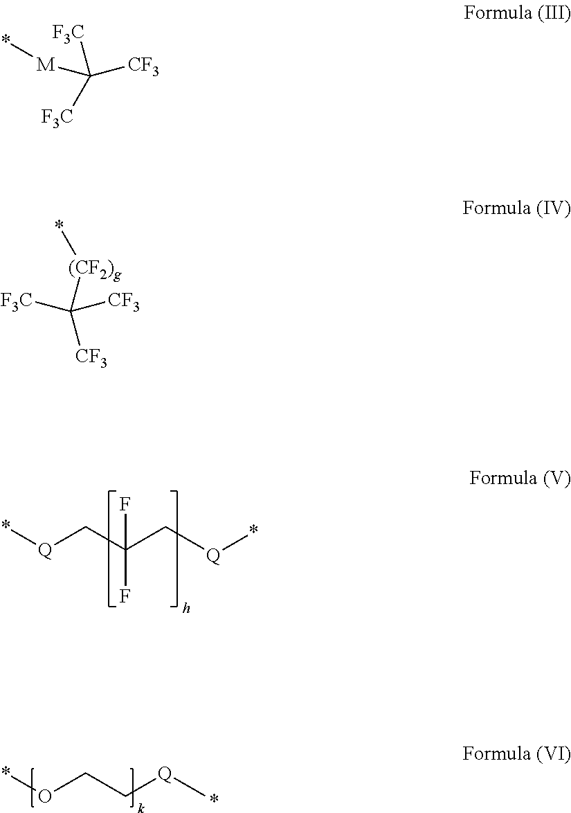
*[Q]CC(C[Q]*)(F)F.*OCC[Q]*.*[M]C([F3C])([F3C])[CF3].[F3C]C([CF3])([(CF2)g]*)[CF3]
